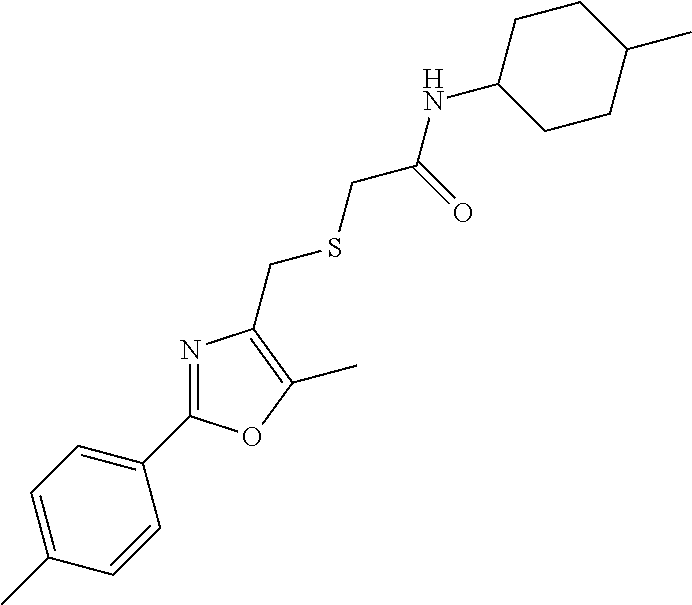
C1=C(C)C=CC(C2=NC(CSCC(NC3CCC(C)CC3)=O)=C(C)O2)=C1
